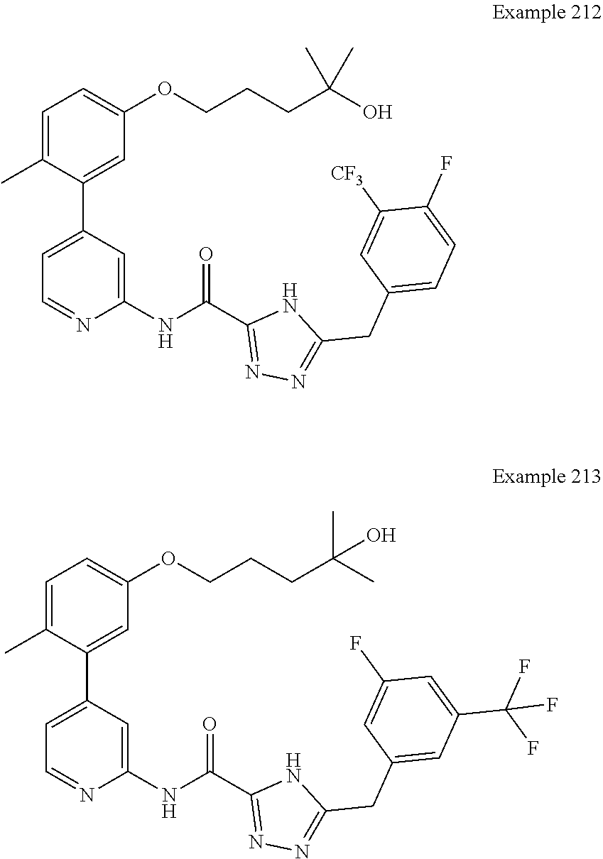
C1=C(OCCCC(C)(C)O)C=C(C2=CC=NC(NC(C3=NN=C(CC4=CC=C(F)C([CF3])=C4)N3)=O)=C2)C(C)=C1.C1=C(C2=CC=NC(NC(C3=NN=C(CC4=CC(C(F)(F)F)=CC(F)=C4)N3)=O)=C2)C(C)=CC=C1OCCCC(C)(C)O
